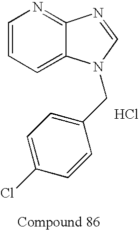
C1=CC=C2C(=N1)N=CN2CC1=CC=C(Cl)C=C1.Cl
